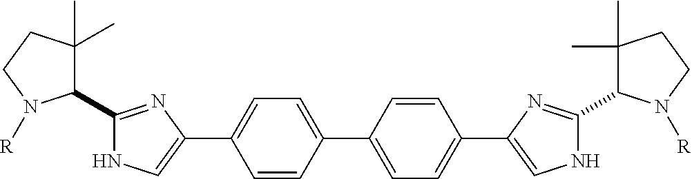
C1=CC(C2=CC=C(C3=CNC(C4C(C)(C)CCN4[R])=N3)C=C2)=CC=C1C1=CNC(C2C(C)(C)CCN2[R])=N1
